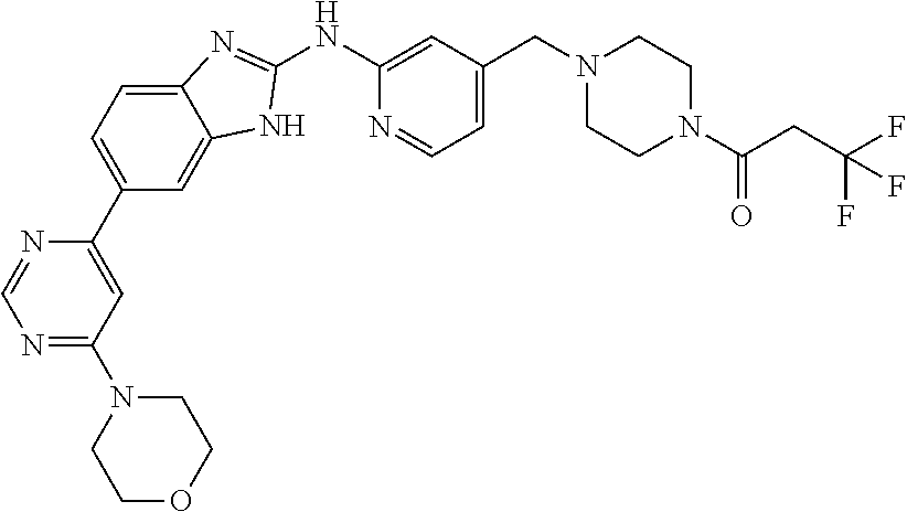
N1=C(N2CCOCC2)C=C(C2=CC=C3C(=C2)NC(NC2=CC(CN4CCN(C(CC(F)(F)F)=O)CC4)=CC=N2)=N3)N=C1
